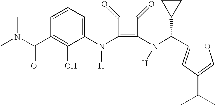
C(C1=C(O)C(N(C2=C(N(C(C3=CC(C(C)C)=CO3)C3CC3)[H])C(=O)C2=O)[H])=CC=C1)(=O)N(C)C
